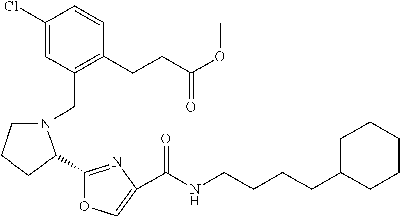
C1(Cl)=CC(CN2CCCC2C2=NC(C(NCCCCC3CCCCC3)=O)=CO2)=C(CCC(OC)=O)C=C1
